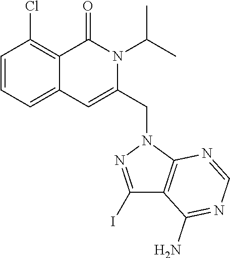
C1=CC=C2C(=C1Cl)C(=O)N(C(C)C)C(CN1C3=C(C(N)=NC=N3)C(I)=N1)=C2
